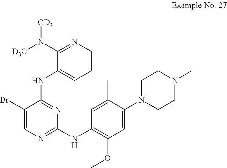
C1CN(C2=CC(OC)=C(NC3=NC=C(Br)C(NC4=CC=CN=C4N([CD3])[D3C])=N3)C=C2C)CCN1C
